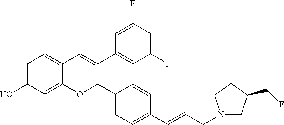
C1=C2C(=CC=C1O)C(C)=C(C1=CC(F)=CC(F)=C1)C(C1=CC=C(C=CCN3CC(CF)CC3)C=C1)O2
